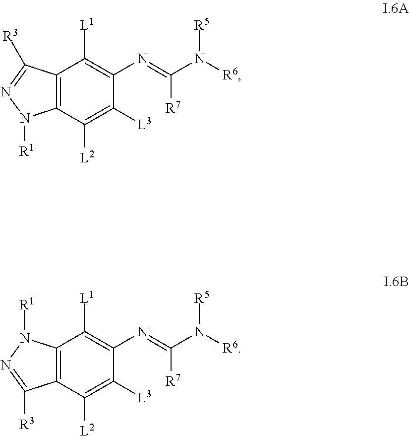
C12=C(C([L2])=C([L3])C(N=C(N([R6])[R5])[R7])=C1[L1])N([R1])N=C2[R3].C12=C(C([L2])=C([L3])C(N=C(N([R6])[R5])[R7])=C1[L1])C([R3])=NN2[R1]
